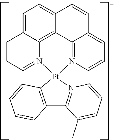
C1=C2C3=C4C(=C1)C=CC1=CC=CN(=C41)[Pt]1(N3=CC=C2)C2=C(C3=N1C=CC=C3C)C=CC=C2
